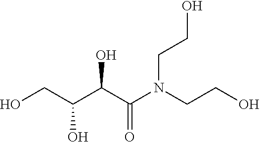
C(O)(C(N(CCO)CCO)=O)C(CO)O
